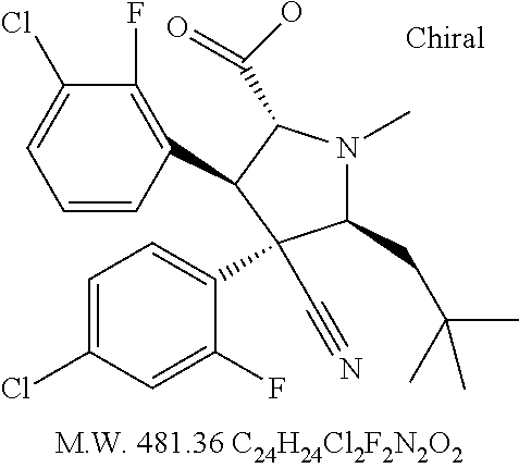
C1=CC(C2C(C(O)=O)N(C)C(CC(C)(C)C)C2(C2=CC=C(Cl)C=C2F)C#N)=C(F)C(Cl)=C1
